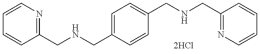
C1=CN=C(CNCC2=CC=C(CNCC3=NC=CC=C3)C=C2)C=C1
